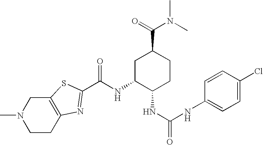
C(NC1C(NC(=O)NC2=CC=C(Cl)C=C2)CCC(C(=O)N(C)C)C1)(=O)C1=NC2=C(CN(C)CC2)S1
